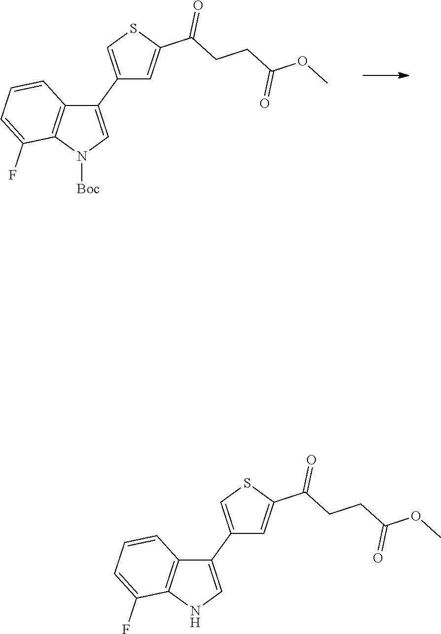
C1(C2=CSC(C(CCC(OC)=O)=O)=C2)=CN([Boc])C2=C1C=CC=C2F.C1(C2=CSC(C(CCC(OC)=O)=O)=C2)=CNC2=C1C=CC=C2F
